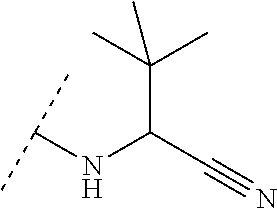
C(C(C#N)NC(C)C)(C)(C)C
